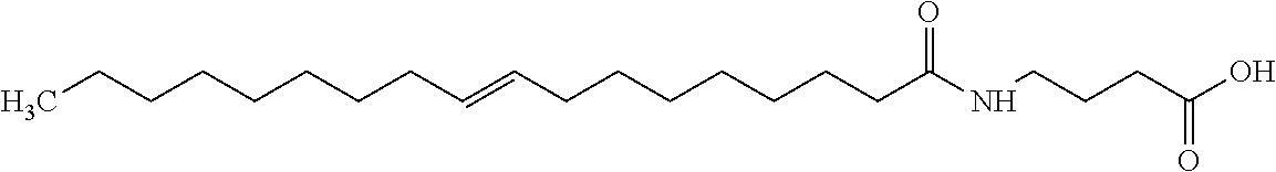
C(=CCCCCCCCC(NCCCC(=O)O)=O)CCCCCCCC
